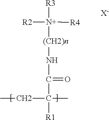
[R3][N+]([R4])([R2])[(CH2)n]NC(=O)C(CC)(C)[R1].[X-]
